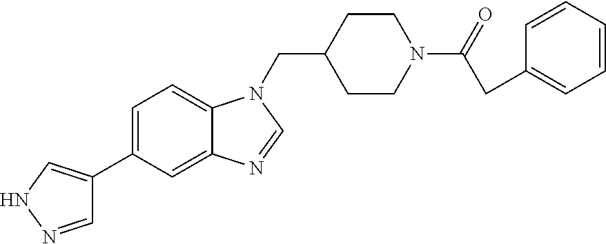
C1CN(C(=O)CC2=CC=CC=C2)CCC1CN1C2=CC=C(C3=CNN=C3)C=C2N=C1
